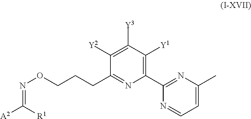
C1(C2=NC(C)=CC=N2)=C([Y1])C([Y3])=C([Y2])C(CCCON=C([A2])[R1])=N1
